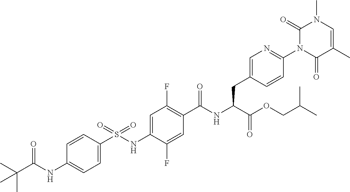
C1=C(S(NC2=CC(F)=C(C(NC(C(OCC(C)C)=O)CC3=CN=C(N4C(=O)C(C)=CN(C)C4=O)C=C3)=O)C=C2F)(=O)=O)C=CC(NC(C(C)(C)C)=O)=C1
